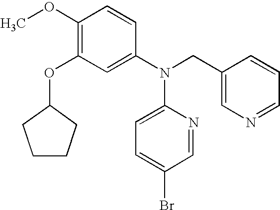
C1(OC)=C(OC2CCCC2)C=C(N(CC2=CN=CC=C2)C2=CC=C(Br)C=N2)C=C1
